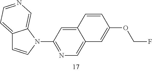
C12=CC=NC=C1N(C1=NC=C3C(=C1)C=CC(OCF)=C3)C=C2
